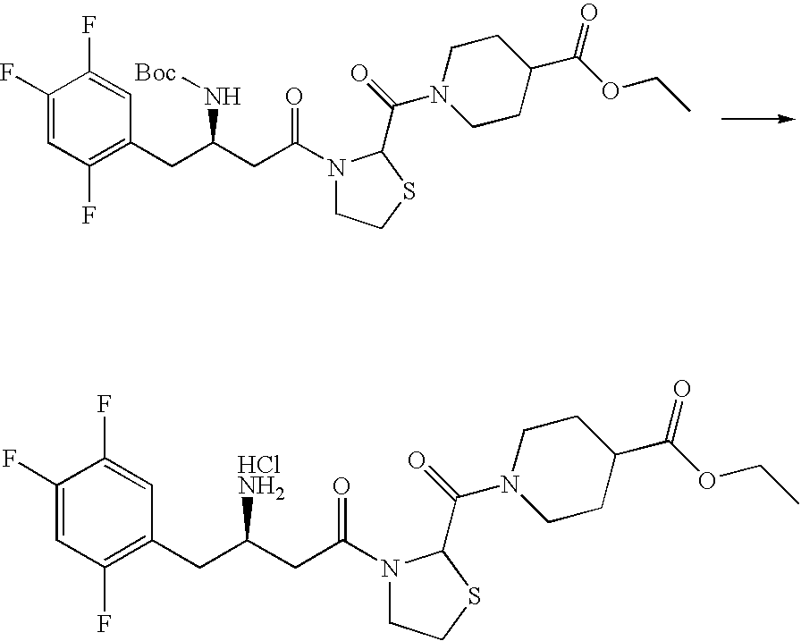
C1(F)=CC(F)=C(CC(CC(=O)N2CCSC2C(=O)N2CCC(C(=O)OCC)CC2)N[Boc])C=C1F.C1(F)=CC(F)=C(CC(CC(=O)N2CCSC2C(=O)N2CCC(C(=O)OCC)CC2)[HClNH2])C=C1F
